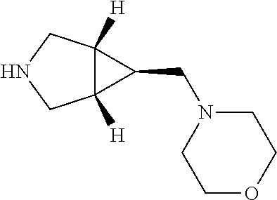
C12([H])C([H])(C1CN1CCOCC1)CNC2
